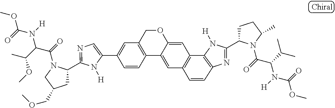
C1=C(C2=CC3=C(C4=CC5=C(C6=C(N=C(C7CCC(C)N7C(=O)C(C(C)C)N(C(=O)OC)[H])N6[H])C=C5)C=C4OC3)C=C2)N([H])C(C2CC(COC)CN2C(=O)C(C(C)OC)N(C(=O)OC)[H])=N1
